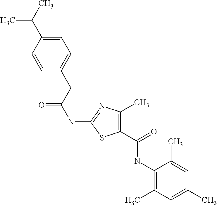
C1(NC(=O)CC2=CC=C(C(C)C)C=C2)=NC(C)=C(C(=O)NC2=C(C)C=C(C)C=C2C)S1
